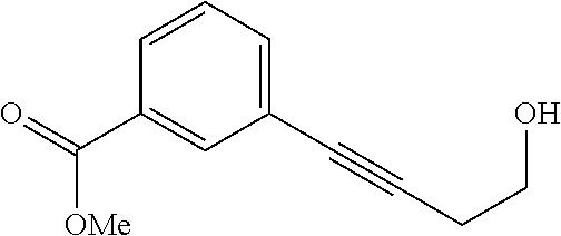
C(C1=CC(C#CCCO)=CC=C1)(=O)[OMe]
